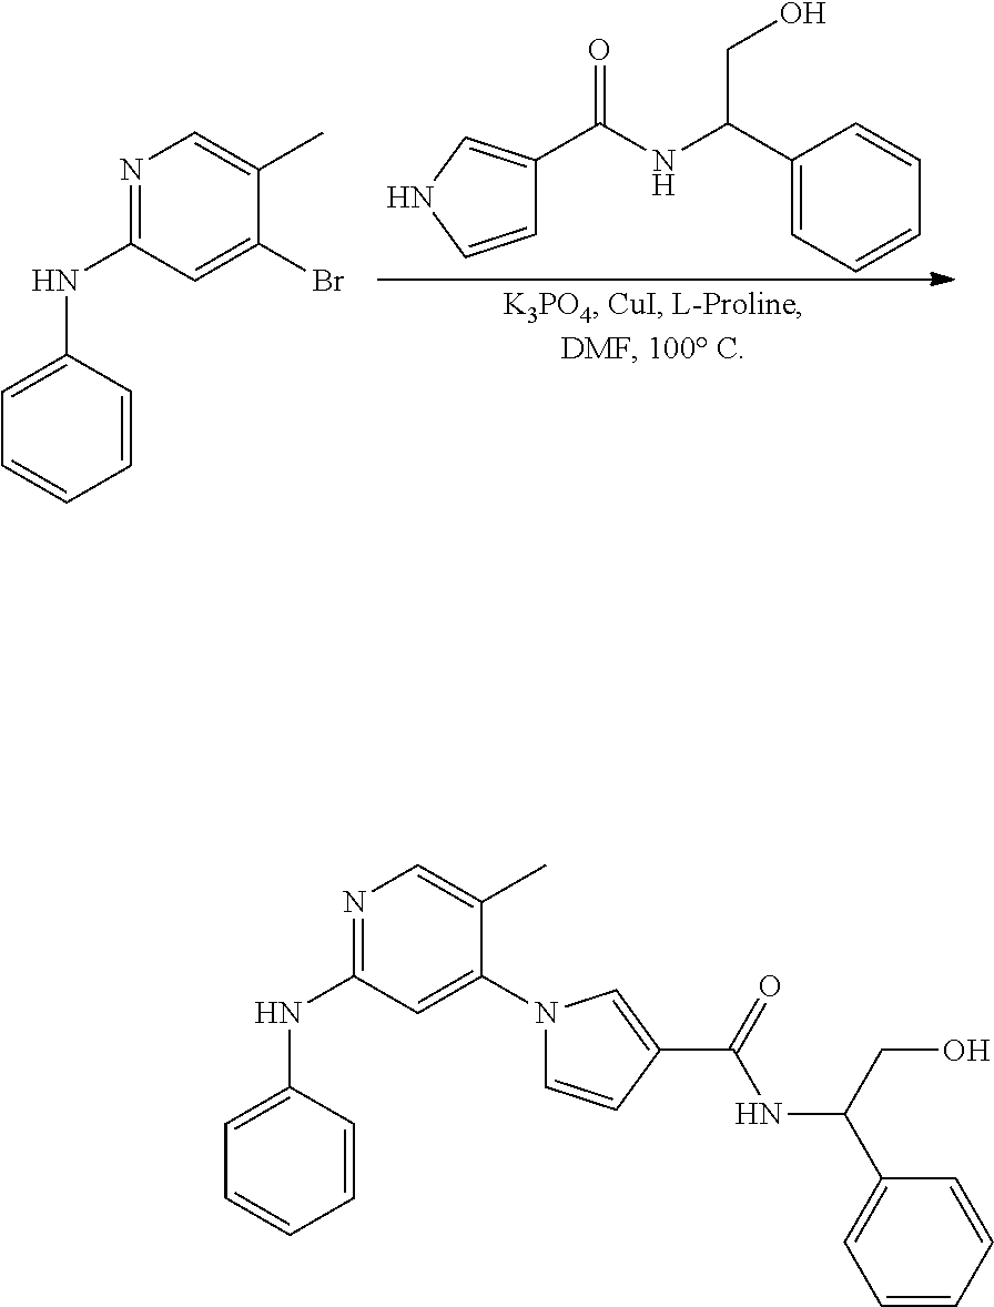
C1=CNC=C1C(NC(C1=CC=CC=C1)CO)=O.C1=C(NC2=NC=C(C)C(Br)=C2)C=CC=C1.C1=C(NC2=NC=C(C)C(N3C=CC(C(=O)NC(C4=CC=CC=C4)CO)=C3)=C2)C=CC=C1
